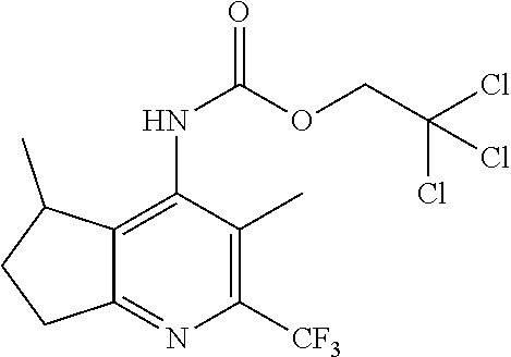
C12=C(NC(OCC(Cl)(Cl)Cl)=O)C(C)=C([CF3])N=C1CCC2C
